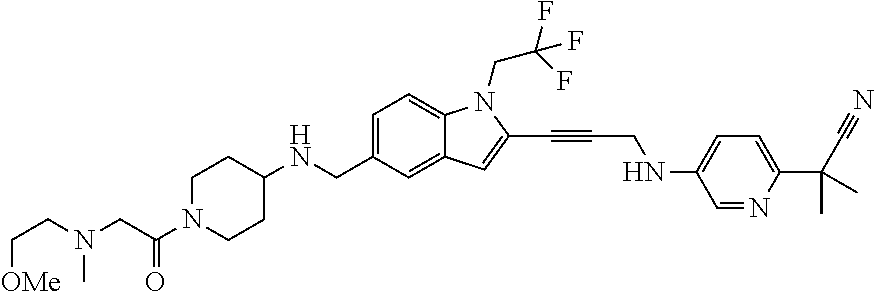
C1=C(CNC2CCN(C(CN(CC[OMe])C)=O)CC2)C=C2C(=C1)N(CC(F)(F)F)C(C#CCNC1=CC=C(C(C#N)(C)C)N=C1)=C2
